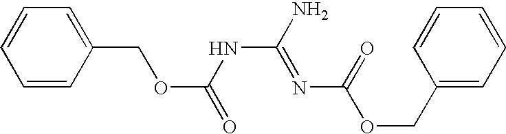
C1=CC(COC(=O)NC(N)=NC(OCC2=CC=CC=C2)=O)=CC=C1
